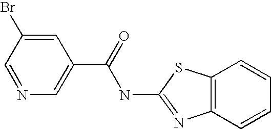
C1=C(Br)C=NC=C1C(=O)NC1=NC2=C(S1)C=CC=C2
